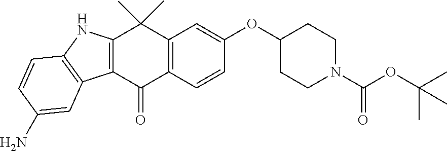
C12=C(C(=O)C3=C(C1(C)C)C=C(OC1CCN(C(=O)OC(C)(C)C)CC1)C=C3)C1=C(N2)C=CC(N)=C1
